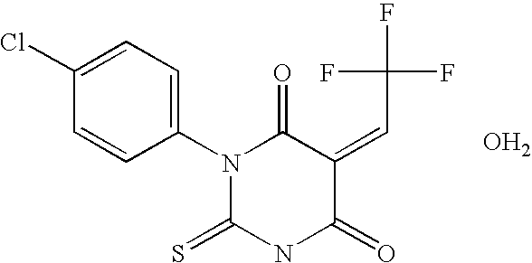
C1=C(Cl)C=CC(N2C(=O)C(=CC(F)(F)F)C(=O)NC2=S)=C1.O
